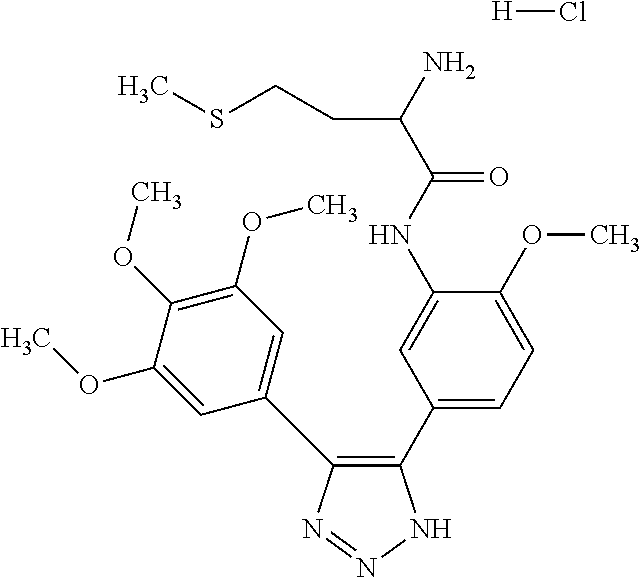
C1(C2=CC=C(OC)C(NC(C(N)CCSC)=O)=C2)=C(C2=CC(OC)=C(OC)C(OC)=C2)N=NN1.[H]Cl
